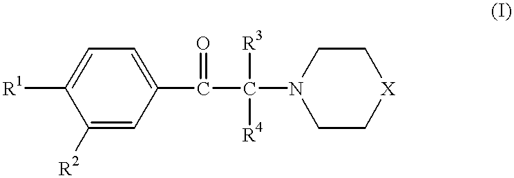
C1([R2])=CC(C(C(N2CC[X]CC2)([R3])[R4])=O)=CC=C1[R1]
